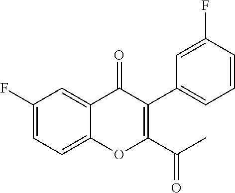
C1(F)=CC=C2C(=C1)C(=O)C(C1=CC=CC(F)=C1)=C(C(C)=O)O2
